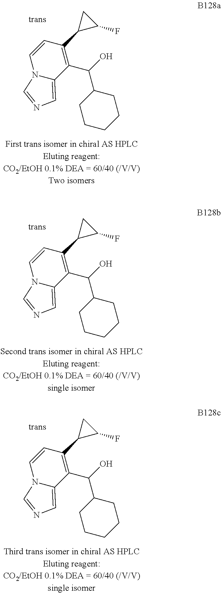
C(C1CCCCC1)(O)C1=C(C2C(F)C2)C=CN2C1=CN=C2.C(C1CCCCC1)(O)C1=C(C2C(F)C2)C=CN2C1=CN=C2.C(C1CCCCC1)(O)C1=C(C2C(F)C2)C=CN2C1=CN=C2
